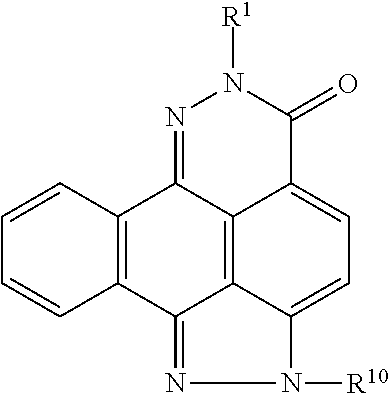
C12=C(C3=NN([R10])C4=CC=C5C(=C34)C1=NN([R1])C5=O)C=CC=C2
